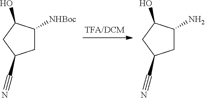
C1C([NHBoc])C(O)CC1C#N.C1C(N)C(O)CC1C#N
